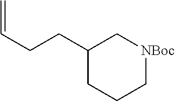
C1(CCC=C)CCC[NBoc]C1
